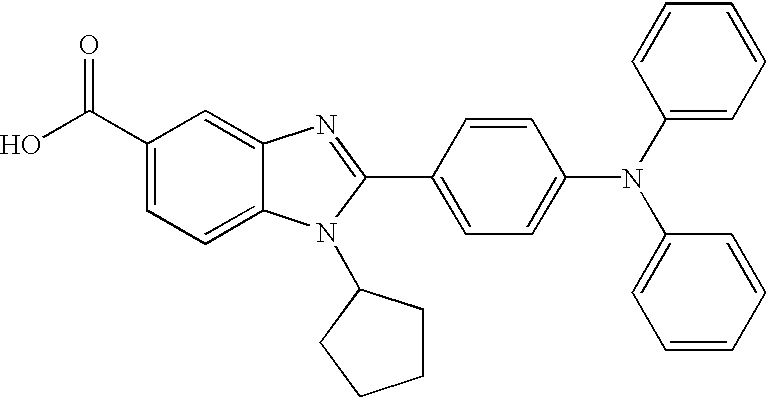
C1(C(O)=O)=CC=C2C(=C1)N=C(C1=CC=C(N(C3=CC=CC=C3)C3=CC=CC=C3)C=C1)N2C1CCCC1
